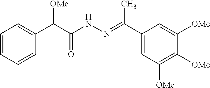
C(C(NN=C(C1=CC([OMe])=C([OMe])C([OMe])=C1)C)=O)([OMe])C1=CC=CC=C1
